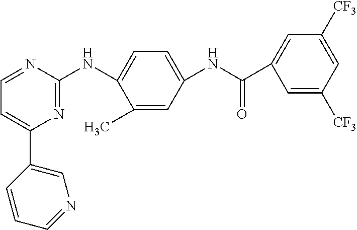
N1=C(NC2=CC=C(NC(C3=CC([CF3])=CC([CF3])=C3)=O)C=C2C)N=CC=C1C1=CN=CC=C1
